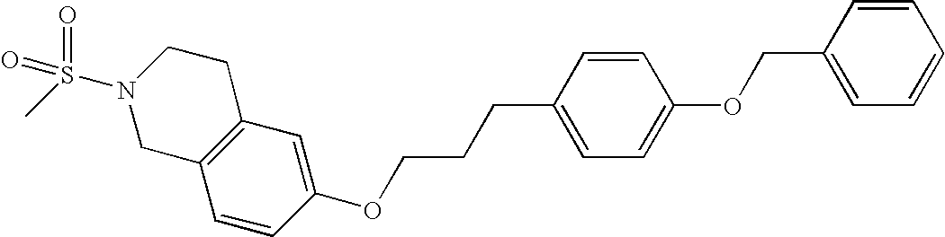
C1=CC(OCCCC2=CC=C(OCC3=CC=CC=C3)C=C2)=CC2=C1CN(S(C)(=O)=O)CC2
